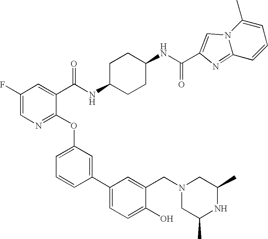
C1(F)=CN=C(OC2=CC=CC(C3=CC=C(O)C(CN4CC(C)NC(C)C4)=C3)=C2)C(C(NC2CCC(NC(=O)C3=CN4C(=N3)C=CC=C4C)CC2)=O)=C1
